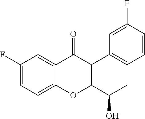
C1=C(F)C=C2C(=C1)OC(C(O)C)=C(C1=CC=CC(F)=C1)C2=O
